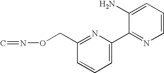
C1=C(C2=NC=CC=C2N)N=C(CON=C)C=C1
